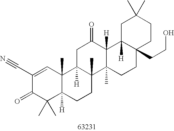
C1(C#N)=CC2(C)C([H])(C(C)(C)C1=O)CCC1(C)C2([H])CC(=O)C2([H])C1(C)CCC1(CCO)C2([H])CC(C)(C)CC1
